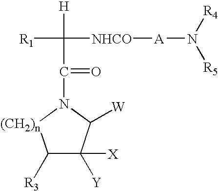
C1([R3])C([Y])([X])C([W])N(C(C([NHCO][A]N([R5])[R4])([R1])[H])=O)[(CH2)n]1
